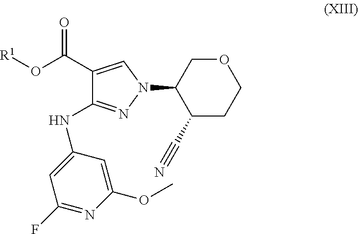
C1(C(O[R1])=O)=CN(C2C(C#N)CCOC2)N=C1NC1=CC(F)=NC(OC)=C1
